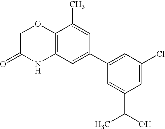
C1C(=O)NC2=C(O1)C(C)=CC(C1=CC(Cl)=CC(C(C)O)=C1)=C2
